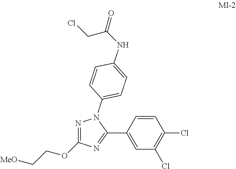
C1=CC(C2=NC(OCC[MeO])=NN2C2=CC=C(NC(CCl)=O)C=C2)=CC(Cl)=C1Cl
